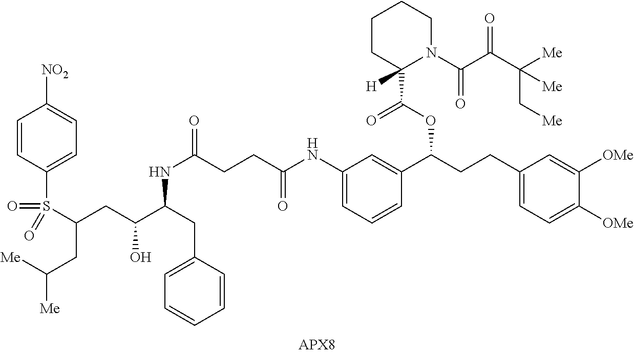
C1=CC(S(C(CC(C(CC2=CC=CC=C2)NC(=O)CCC(NC2=CC=CC(C(CCC3=CC=C([OMe])C([OMe])=C3)OC(C3([H])N(C(C(C([Me])(C[Me])[Me])=O)=O)CCCC3)=O)=C2)=O)O)CC([Me])[Me])(=O)=O)=CC=C1[NO2]
